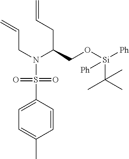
C(N(C(CC=C)CO[Si]([Ph])(C(C)(C)C)[Ph])S(=O)(C1=CC=C(C)C=C1)=O)C=C
